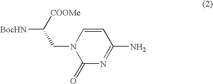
[BocHN]C([COOMe])CN1C(=O)N=C(N)C=C1
